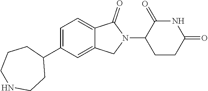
C1=C(C2CCCNCC2)C=C2C(=C1)C(=O)N(C1CCC(=O)NC1=O)C2
